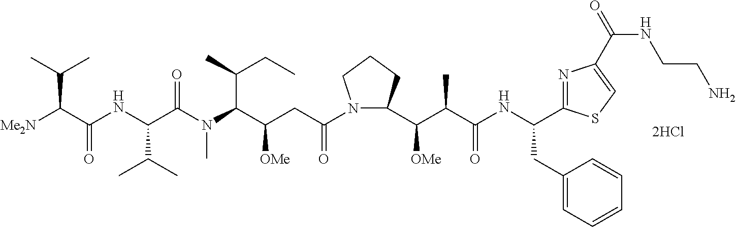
N1(C(CC(C(N(C)C(C(NC(C([Me2N])C(C)C)=O)C(C)C)=O)C(C)CC)[OMe])=O)C(C(C(C(NC(CC2=CC=CC=C2)C2=NC(C(NCCN)=O)=CS2)=O)C)[OMe])CCC1
